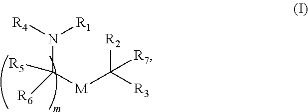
C([M]C([R3])([R2])[R7])(N([R1])[R4])([R6])[R5]
